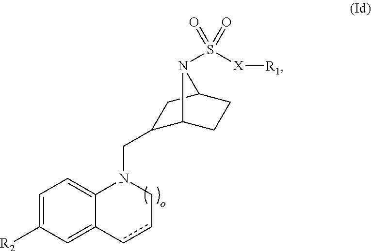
C1=C([R2])C=C2C(=C1)N(CC1C3CCC(C1)N3S([X][R1])(=O)=O)Ccc2
